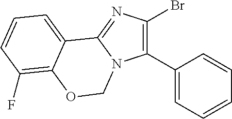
C1(C2=CC=CC=C2)=C(Br)N=C2N1COC1=C(F)C=CC=C21
